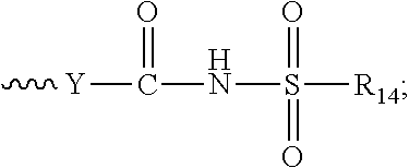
C[Y]C(NS([R14])(=O)=O)=O
